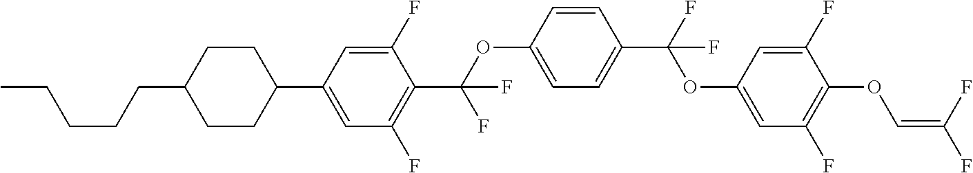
C1CC(C2=CC(F)=C(C(OC3=CC=C(C(F)(OC4=CC(F)=C(OC=C(F)F)C(F)=C4)F)C=C3)(F)F)C(F)=C2)CCC1CCCCC
